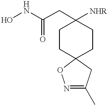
ONC(CC1([NHR])CCC2(CC1)CC(C)=NO2)=O
